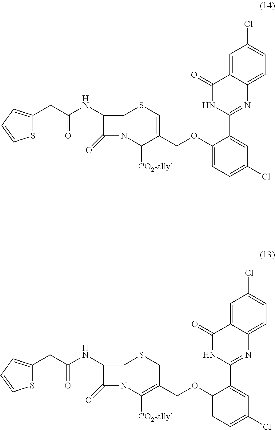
C1=C(C2=NC3=CC=C(Cl)C=C3C(=O)N2)C(OCC2=CSC3N(C2[CO2-allyl])C(=O)C3NC(=O)CC2=CC=CS2)=CC=C1Cl.C1=C(C2=NC3=CC=C(Cl)C=C3C(=O)N2)C(OCC2=C([CO2-allyl])N3C(SC2)C(NC(=O)CC2=CC=CS2)C3=O)=CC=C1Cl
